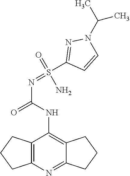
N(C(NC1=C2C(=NC3=C1CCC3)CCC2)=O)=S(C1=NN(C(C)C)C=C1)(=O)N
